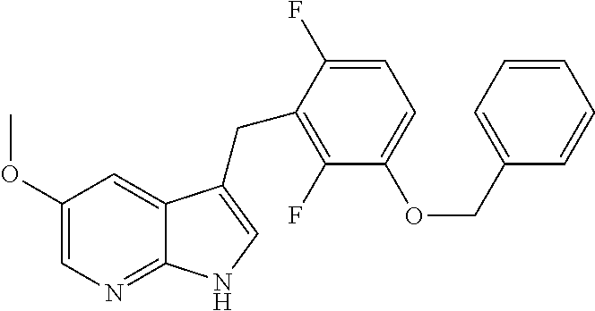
C1(OC)=CN=C2C(=C1)C(CC1=C(F)C(OCC3=CC=CC=C3)=CC=C1F)=CN2
